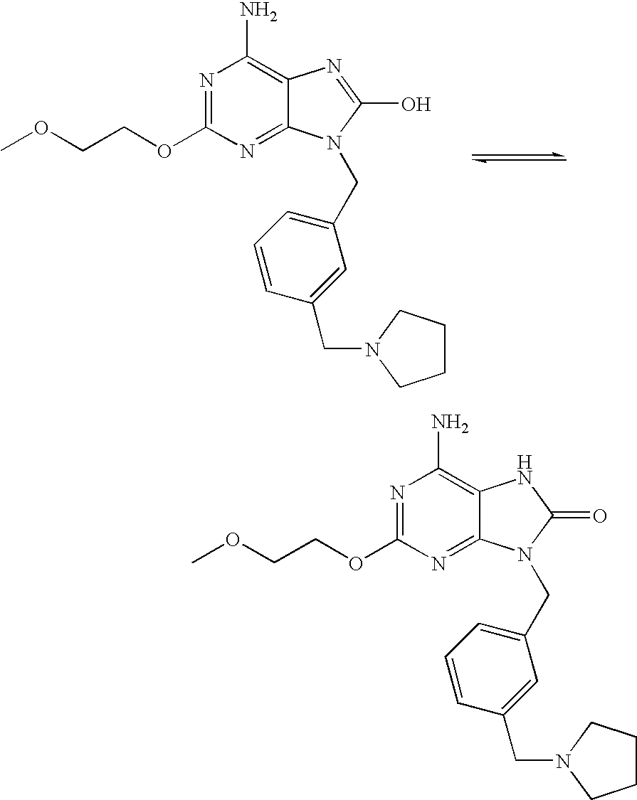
N1=C(OCCOC)N=C2C(=C1N)N=C(O)N2CC1=CC=CC(CN2CCCC2)=C1.N1=C(OCCOC)N=C2C(=C1N)NC(=O)N2CC1=CC=CC(CN2CCCC2)=C1
